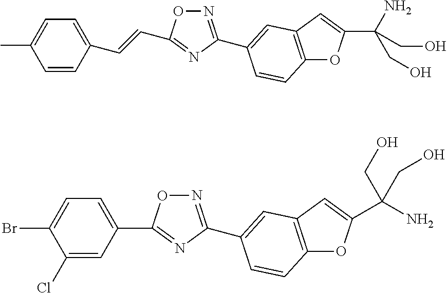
C1=CC(C=CC2=NC(C3=CC4=C(OC(C(N)(CO)CO)=C4)C=C3)=NO2)=CC=C1C.C1(Cl)=CC(C2=NC(C3=CC4=C(OC(C(N)(CO)CO)=C4)C=C3)=NO2)=CC=C1Br
